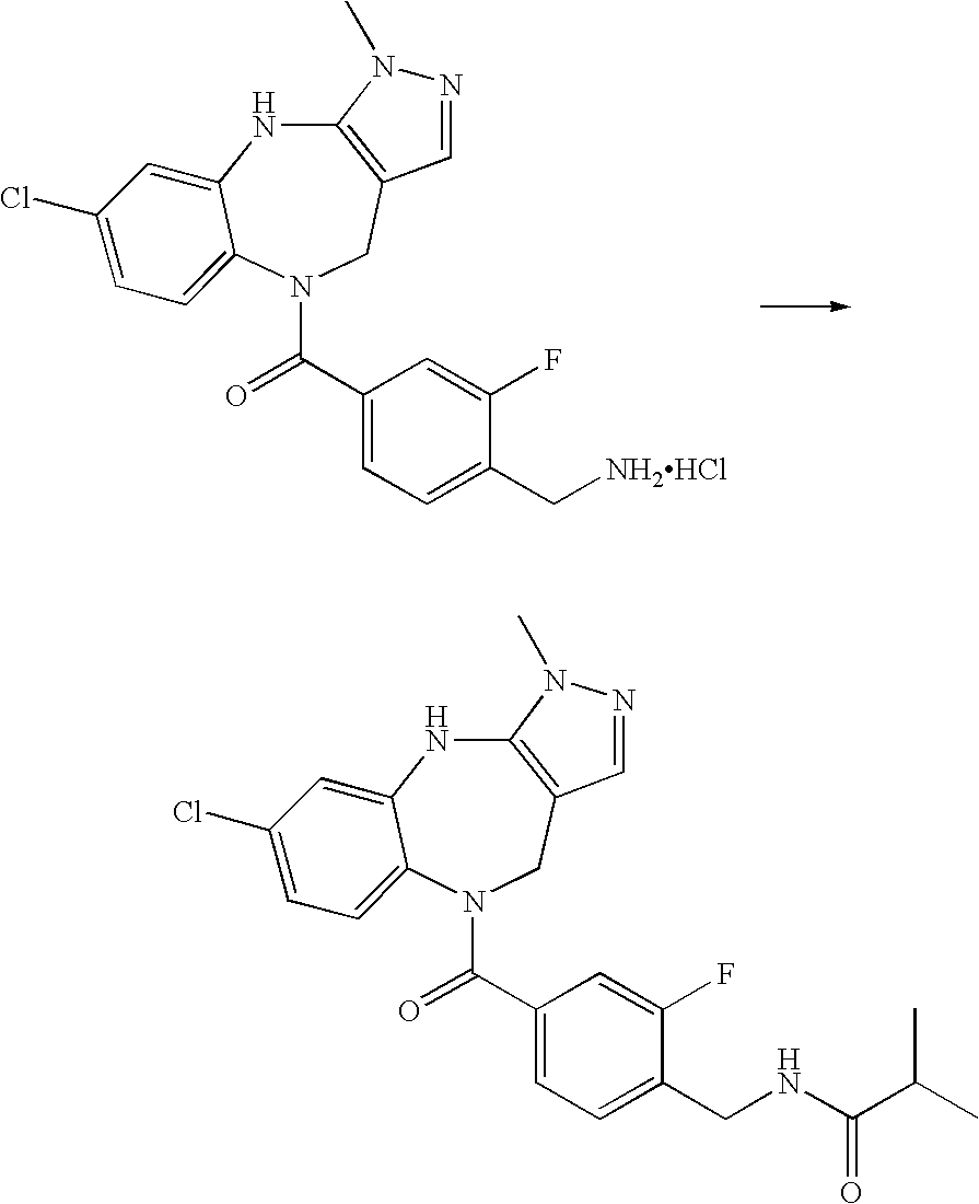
C12=C(CN(C(=O)C3=CC=C(C[NH2HCl])C(F)=C3)C3=CC=C(Cl)C=C3N1)C=NN2C.C12=C(CN(C(=O)C3=CC=C(CNC(C(C)C)=O)C(F)=C3)C3=CC=C(Cl)C=C3N1)C=NN2C
